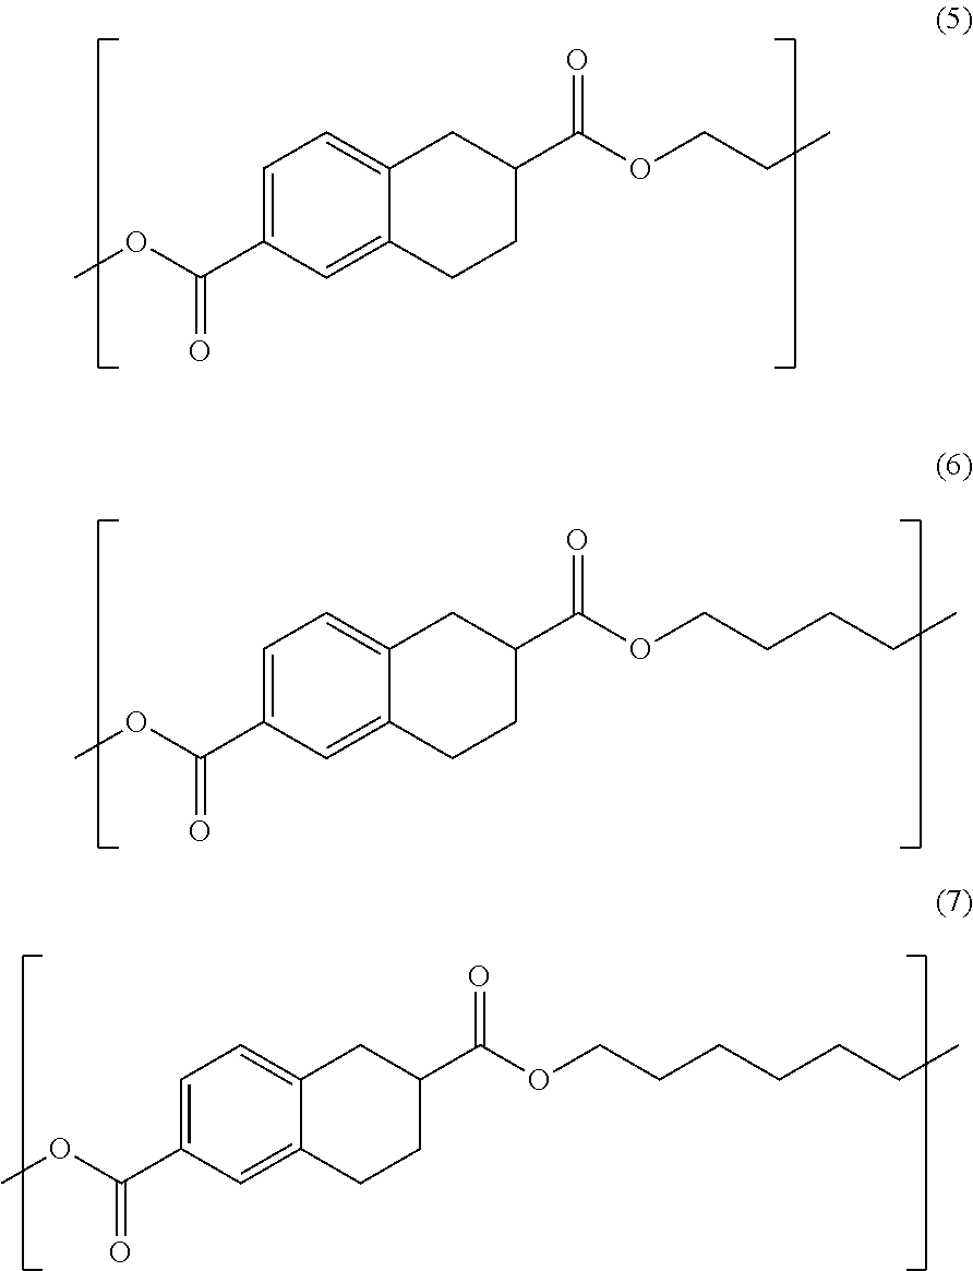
C1=C(C(OC)=O)C=C2C(=C1)CC(C(OCCC)=O)CC2.C1=C(C(OC)=O)C=C2C(=C1)CC(C(OCCCCC)=O)CC2.C1=C(C(OC)=O)C=C2C(=C1)CC(C(OCCCCCCC)=O)CC2
